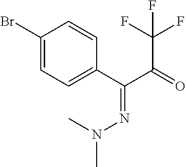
C1(Br)=CC=C(C(=NN(C)C)C(C(F)(F)F)=O)C=C1
